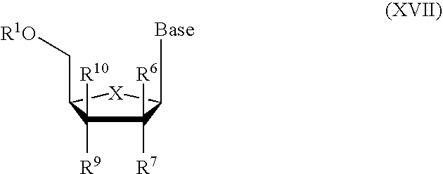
C1([R6])([R7])C([R9])([R10])C(C[R1O])[X]C1[Base]
